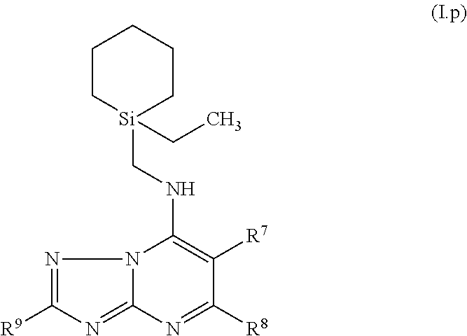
C1C[Si](CNC2=C([R7])C([R8])=NC3=NC([R9])=NN32)(CC)CCC1
